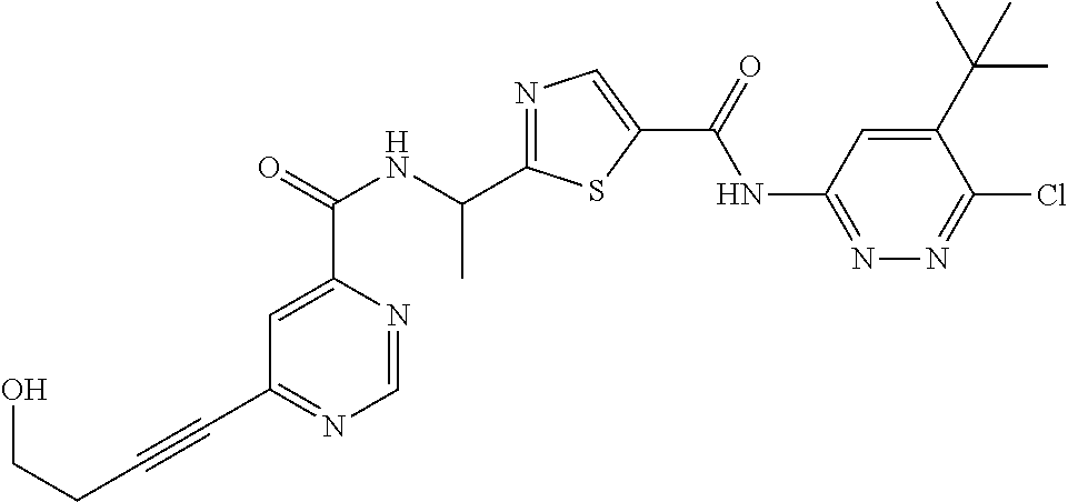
C1=NC(C(=O)NC(C2=NC=C(C(=O)NC3=NN=C(Cl)C(C(C)(C)C)=C3)S2)C)=CC(C#CCCO)=N1
